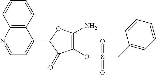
C1(C2=CC=NC3=C2C=CC=C3)C(=O)C(OS(CC2=CC=CC=C2)(=O)=O)=C(N)O1
